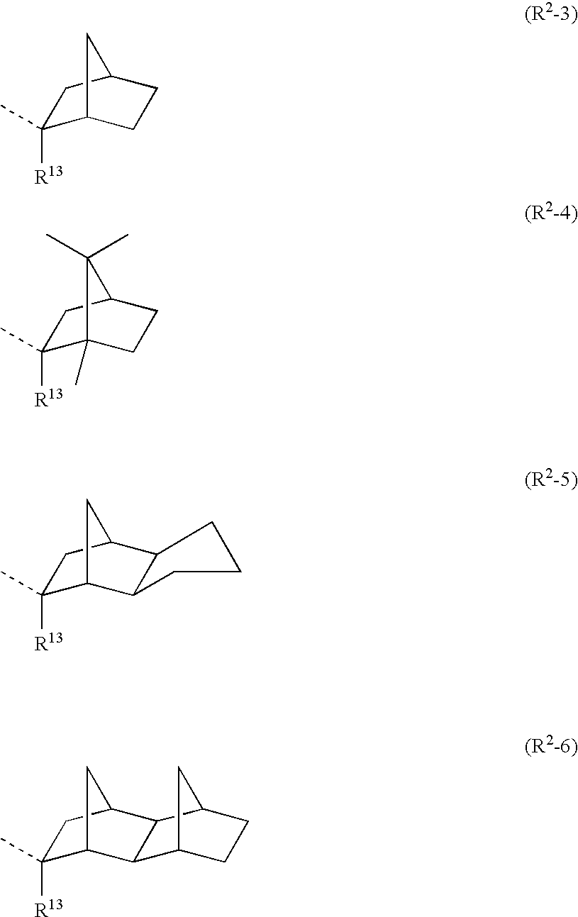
C1(C)([R13])C2CCC(C1)C2.C1(C)([R13])C2(C)CCC(C1)C2(C)C.C1([R13])(C)C2CC(C1)C1C2CCCC1.C1([R13])(C)C2CC(C1)C1C2C2CCC1C2
